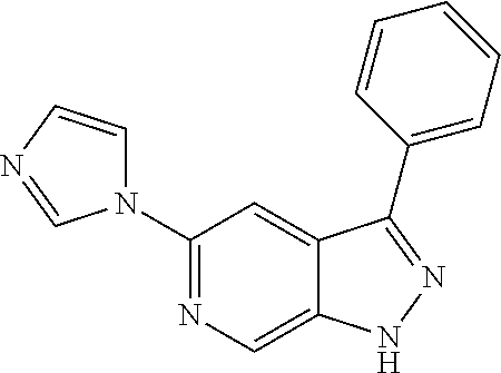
C1(N2C=CN=C2)=NC=C2C(=C1)C(C1=CC=CC=C1)=NN2
